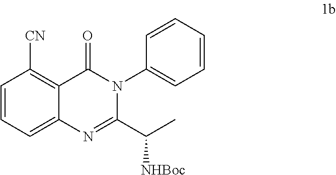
C1=CC([CN])=C2C(=C1)N=C(C(C)[NHBoc])N(C1=CC=CC=C1)C2=O
